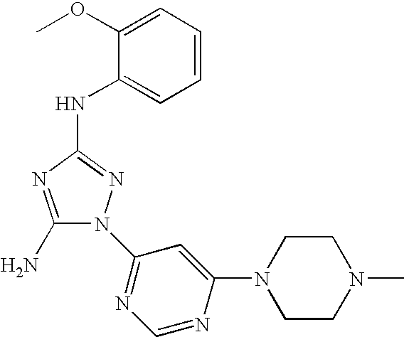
C1(N)=NC(NC2=CC=CC=C2OC)=NN1C1=NC=NC(N2CCN(C)CC2)=C1
